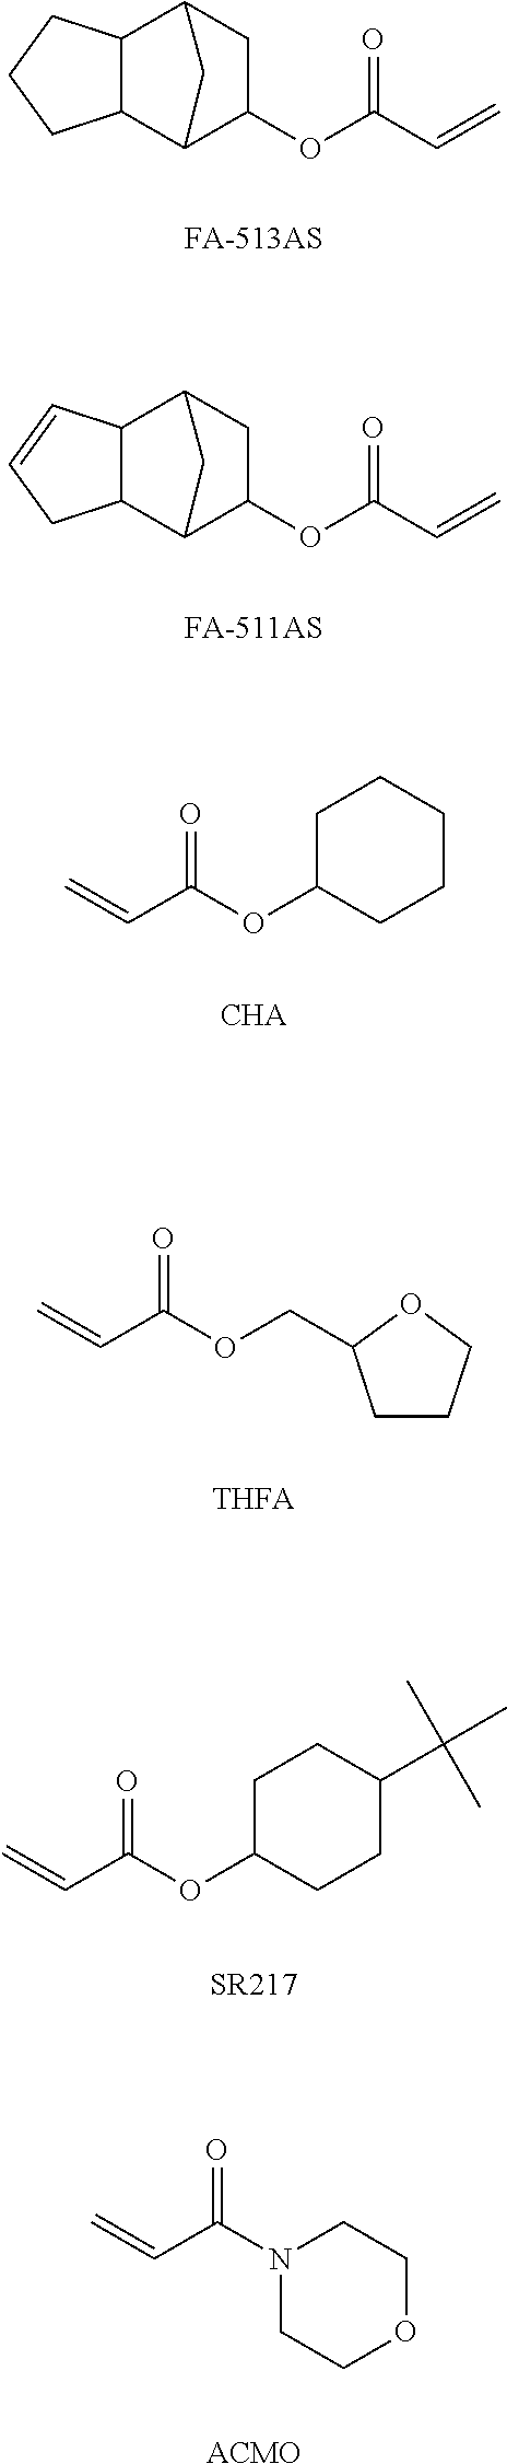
C12C(C3C(OC(C=C)=O)CC1C3)CCC2.C12C(C3C(OC(C=C)=O)CC1C3)CC=C2.C1C(OC(C=C)=O)CCCC1.C1CCOC1COC(C=C)=O.[THFA].C1C(OC(C=C)=O)CCC(C(C)(C)C)C1.N1(C(C=C)=O)CCOCC1.[ACMO]
